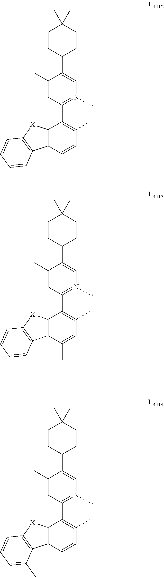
C1(C)=CC(C2=C(C)C=CC3=C2[X]C2=C3C(C)=CC=C2)=N(C)C=C1C1CCC(C)(C)CC1.C1(C)=CC(C2=C(C)C=C(C)C3=C2[X]C2=C3C=CC=C2)=N(C)C=C1C1CCC(C)(C)CC1.C1(C)=CC(C2=C(C)C=CC3=C2[X]C2=C3C=CC=C2)=N(C)C=C1C1CCC(C)(C)CC1
